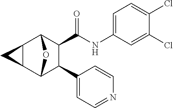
C12C(C3C(C4=CC=NC=C4)C(C(NC4=CC=C(Cl)C(Cl)=C4)=O)C1O3)C2
